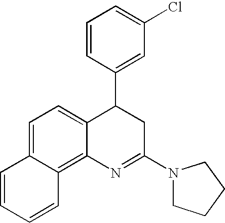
C1=CC=CC2=C3C(=CC=C12)C(C1=CC(Cl)=CC=C1)CC(N1CCCC1)=N3
